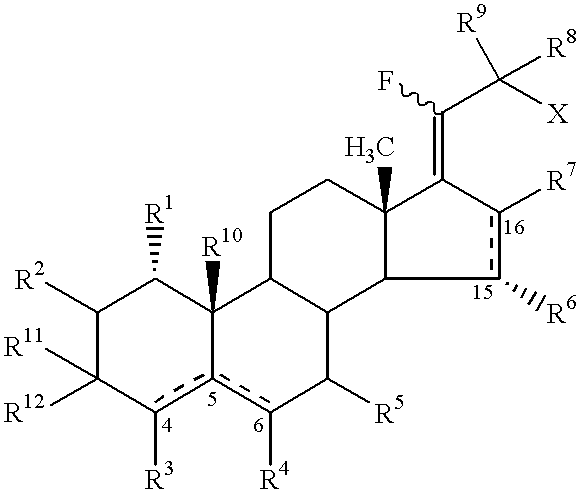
C1([R2])C([R12])([R11])c([R3])c2c([R4])C([R5])C3C(C2([R10])C1[R1])CCC1(C)C3c([R6])c([R7])C1=C(F)C([R9])([R8])[X]
